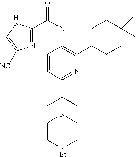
C1=CC(C(N2CC[NEt]CC2)(C)C)=NC(C2=CCC(C)(C)CC2)=C1NC(C1=NC([NC])=CN1)=O
